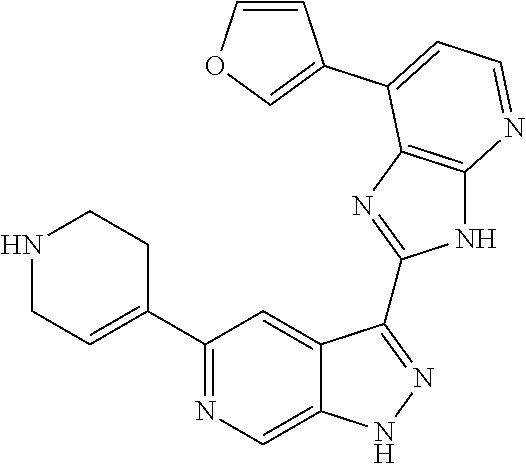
C1(C2=NC=C3C(=C2)C(C2=NC4=C(N2)N=CC=C4C2=COC=C2)=NN3)=CCNCC1
